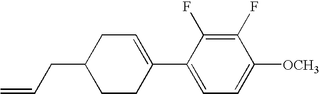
C1(F)=C(F)C(C2=CCC(CC=C)CC2)=CC=C1[OCH3]
